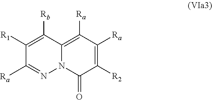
C1([R2])=C([Ra])C([Ra])=C2N(C1=O)N=C([Ra])C([R1])=C2[Rb]
